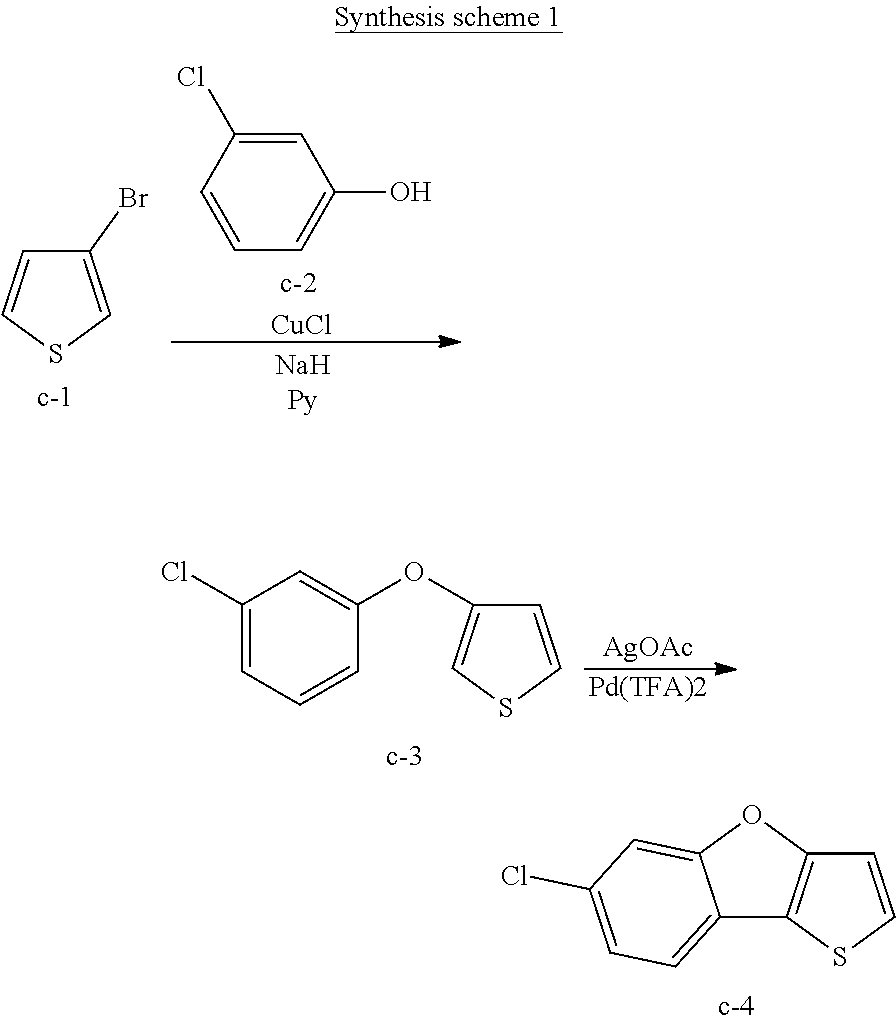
C12=CC=C(Cl)C=C1OC1=C2SC=C1.C1=CSC=C1Br.[c-1].C1=CC(Cl)=CC(O)=C1.[c-2].[CuCl].C1(Cl)=CC=CC(OC2=CSC=C2)=C1.[AgOAc].[Pd(TFA)2]
